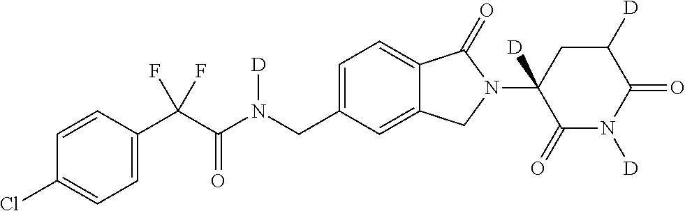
C1=CC(C(C(N(CC2=CC=C3C(=C2)CN(C2([D])C(=O)N([D])C(=O)C([D])C2)C3=O)[D])=O)(F)F)=CC=C1Cl
